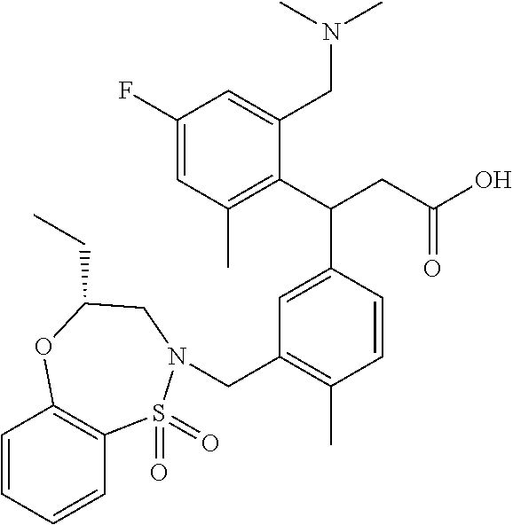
C1(F)=CC(C)=C(C(CC(O)=O)C2=CC(CN3S(=O)(=O)C4=C(C=CC=C4)OC(CC)C3)=C(C)C=C2)C(CN(C)C)=C1
